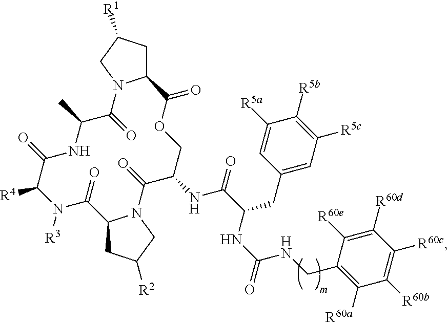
C1C([R1])CN2C1C(=O)OCC(NC(=O)C(NC(=O)NCC1=C([R60a])C([R60b])=C([R60c])C([R60d])=C1[R60e])CC1=CC([R5c])=C([R5b])C([R5a])=C1)C(=O)N1C(CC([R2])C1)C(=O)N([R3])C([R4])C(=O)NC(C)C2=O
